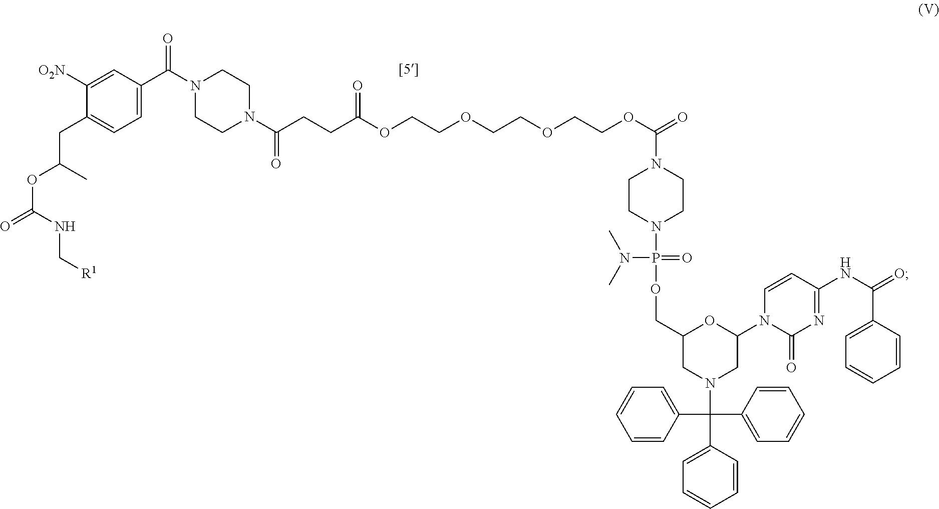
N1(C(CCC(OCCOCCOCCOC(=O)N2CCN(P(OCC3OC(N4C(=O)N=C(NC(=O)C5=CC=CC=C5)C=C4)CN(C(C4=CC=CC=C4)(C4=CC=CC=C4)C4=CC=CC=C4)C3)(=O)N(C)C)CC2)=O)=O)CCN(C(C2=CC=C(CC(OC(=O)NC[R1])C)C([O2N])=C2)=O)CC1
